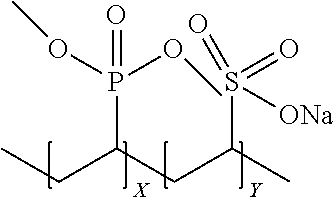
CCC(CC(C)S(=O)(=O)[ONa])P(OC)(OC)=O
